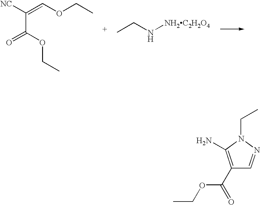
C(C(OCC)=O)(=COCC)[NC].CCN[NH2C2H2O4].C1(C(=O)OCC)=C(N)N(CC)N=C1
